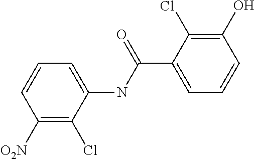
C1([O2N])=C(Cl)C(NC(C2=CC=CC(O)=C2Cl)=O)=CC=C1
